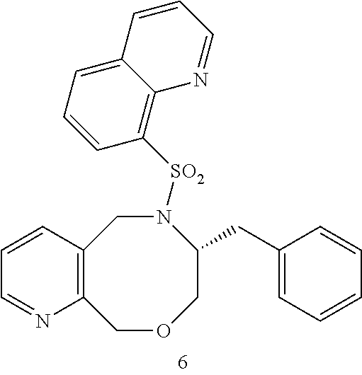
C12=C(C=CC=N1)CN([SO2]C1=C3C(=CC=C1)C=CC=N3)C(CC1=CC=CC=C1)COC2
